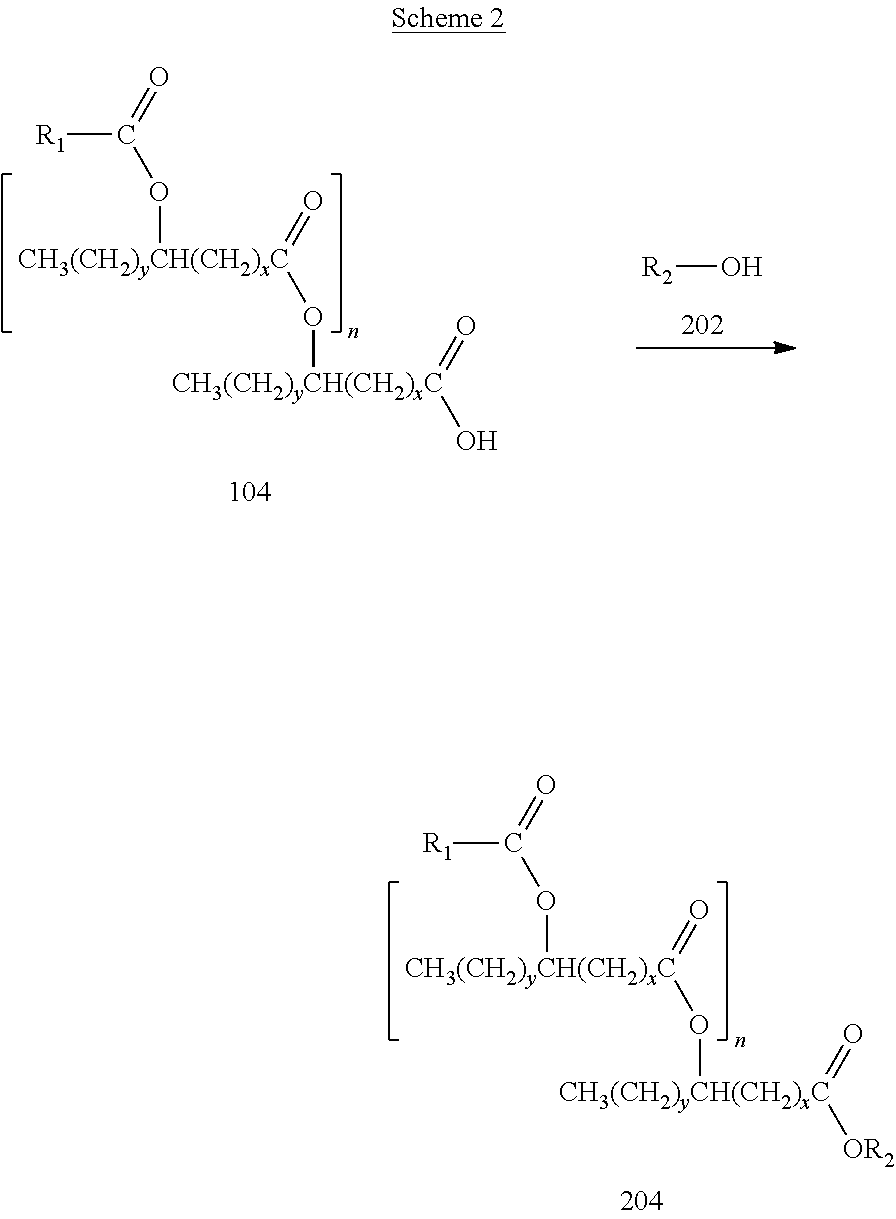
O=[CH3(CH2)yCH(CH2)xC](O[CH3(CH2)yCH(CH2)xC](=O)[OR2])OC(=O)[R1].[R2]O.O=[CH3(CH2)yCH(CH2)xC](O[CH3(CH2)yCH(CH2)xC](=O)O)OC(=O)[R1]
